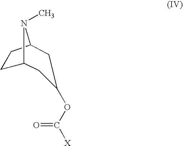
C12CCC(N1C)CC(OC([X])=O)C2
